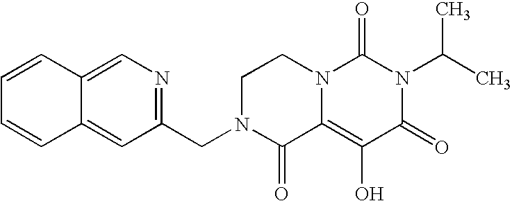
C12=CN=C(CN3C(=O)C4=C(O)C(=O)N(C(C)C)C(=O)N4CC3)C=C1C=CC=C2
